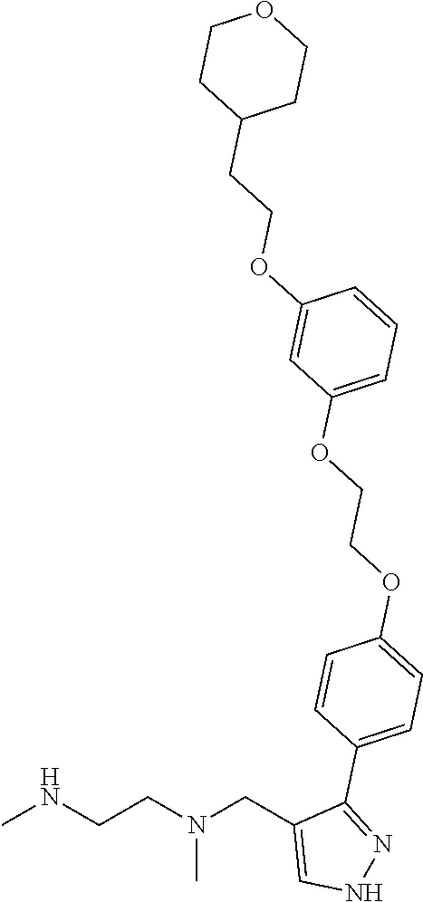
CNCCN(CC1=CNN=C1C1=CC=C(OCCOC2=CC=CC(OCCC3CCOCC3)=C2)C=C1)C
